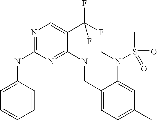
N1=C(NC2=CC=CC=C2)N=C(NCC2=CC=C(C)C=C2N(S(C)(=O)=O)C)C(C(F)(F)F)=C1
